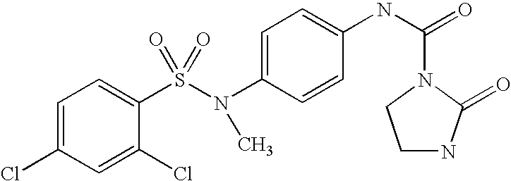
C1=C(Cl)C=C(Cl)C(S(N(C2=CC=C(NC(=O)N3C(=O)NCC3)C=C2)C)(=O)=O)=C1
